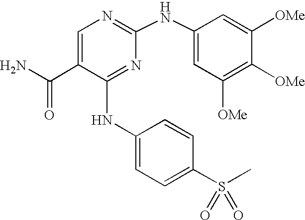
N(C1=NC(NC2=CC([OMe])=C([OMe])C([OMe])=C2)=NC=C1C(N)=O)C1=CC=C(S(C)(=O)=O)C=C1
